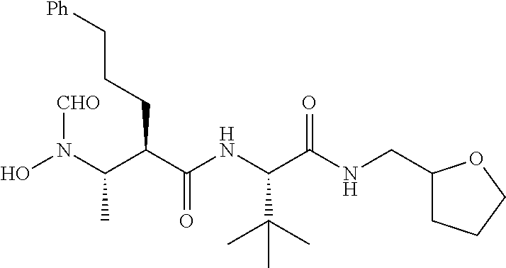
ON(C(C(C(NC(C(NCC1CCCO1)=O)C(C)(C)C)=O)CCC[Ph])C)[CHO]
